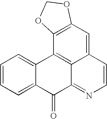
C1=CC=C2C(=C1)C1=C3C(=NC=CC3=CC3=C1OCO3)C2=O
